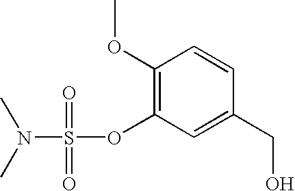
C1=C(CO)C=CC(OC)=C1OS(=O)(=O)N(C)C
